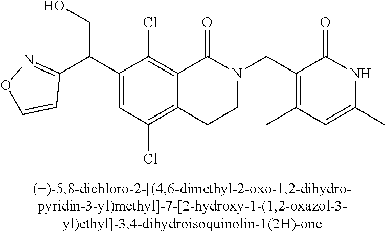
C1(C(CO)C2=NOC=C2)=CC(Cl)=C2C(=C1Cl)C(=O)N(CC1=C(C)C=C(C)NC1=O)CC2
